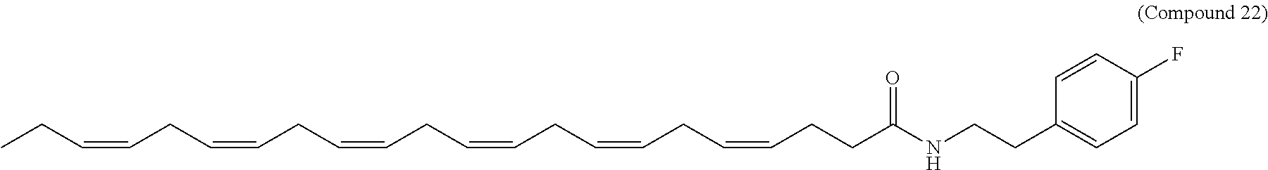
CCC=CCC=CCC=CCC=CCC=CCC=CCCC(NCCC1=CC=C(F)C=C1)=O
